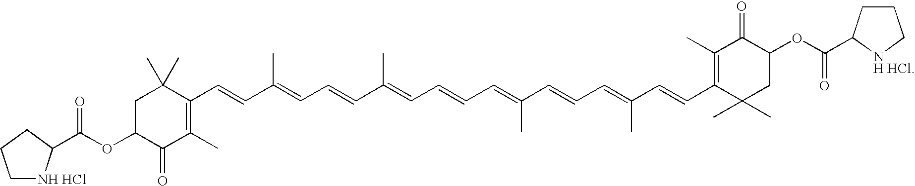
C1C(OC(C2[NH HCl]CCC2)=O)C(=O)C(C)=C(C=CC(=CC=CC(C)=CC=CC=C(C=CC=C(C=CC2=C(C)C(=O)C(OC(=O)C3CCC[NH HCl]3)CC2(C)C)C)C)C)C1(C)C
